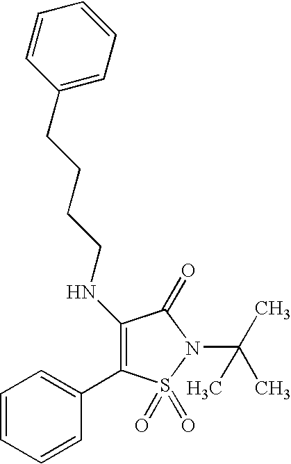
C1(NCCCCC2=CC=CC=C2)=C(C2=CC=CC=C2)S(=O)(=O)N(C(C)(C)C)C1=O
